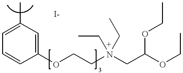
C1=C(C)C=C(OCCN(CC(OCC)OCC)(CC)CC)C=C1
